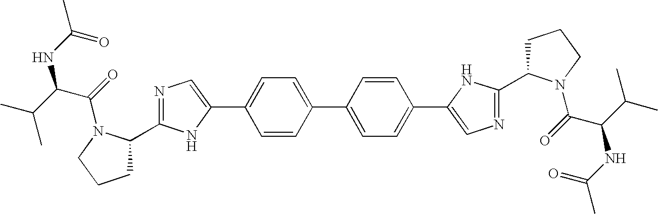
C1=CC(C2=CC=C(C3=CN=C(C4CCCN4C(=O)C(C(C)C)NC(C)=O)N3)C=C2)=CC=C1C1=CN=C(C2CCCN2C(C(C(C)C)NC(C)=O)=O)N1
